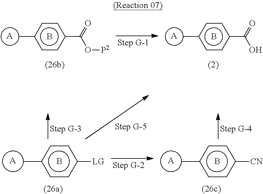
[A].B.c1cc(C(=O)O[P2])ccc1C.[A].B.c1cc(C(=O)O)ccc1C.[A].B.c1cc([LG])ccc1C.[A].B.c1cc([CN])ccc1C
